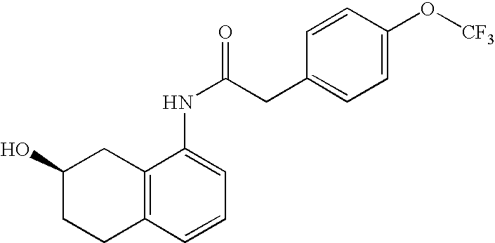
C12=C(C=CC=C1NC(CC1=CC=C(O[CF3])C=C1)=O)CCC(O)C2
